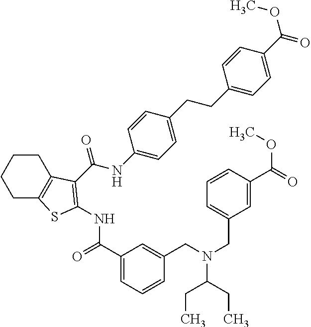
C1CC2=C(CC1)SC(NC(=O)C1=CC=CC(CN(C(CC)CC)CC3=CC=CC(C(=O)OC)=C3)=C1)=C2C(NC1=CC=C(CCC2=CC=C(C(=O)OC)C=C2)C=C1)=O
